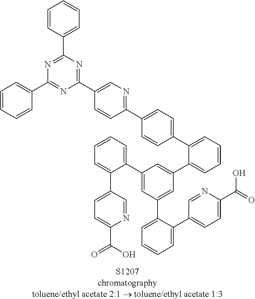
C1=CC(C2=NC(C3=CC=CC=C3)=NC(C3=CN=C(C4=CC=C(C5=CC=CC=C5C5=CC(C6=CC=CC=C6C6=CC=C(C(O)=O)N=C6)=CC(C6=CC=CC=C6C6=CC=C(C(O)=O)N=C6)=C5)C=C4)C=C3)=N2)=CC=C1
